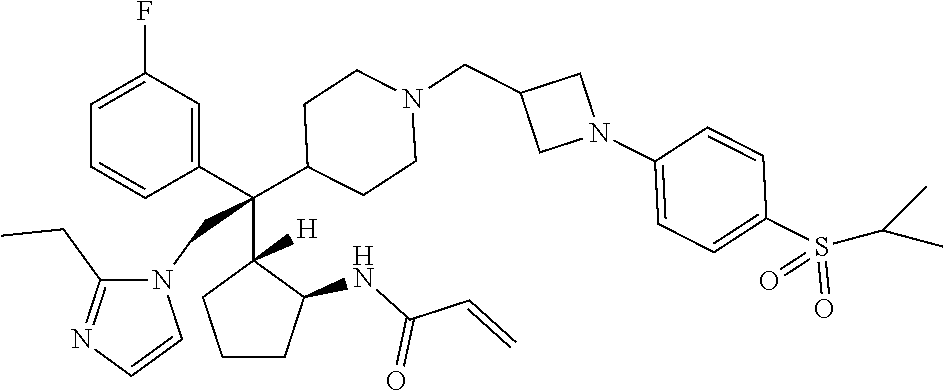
C1=C(F)C=C(C(C2([H])CCCC2NC(C=C)=O)(C2CCN(CC3CN(C4=CC=C(S(=O)(=O)C(C)C)C=C4)C3)CC2)CN2C(CC)=NC=C2)C=C1
